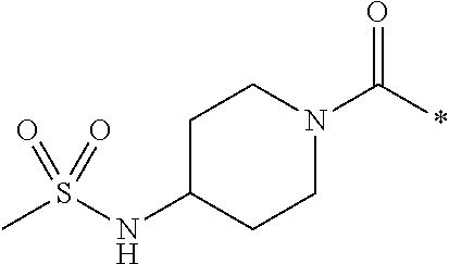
C1C(NS(C)(=O)=O)CCN(C(*)=O)C1
